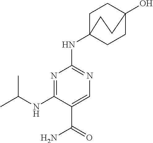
N1=C(NC(C)C)C(C(=O)N)=CN=C1NC12CCC(O)(CC1)CC2
